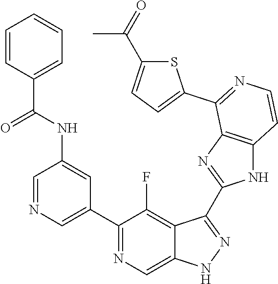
C1=NC=C(C2=NC=C3C(=C2F)C(C2=NC4=C(N2)C=CN=C4C2=CC=C(C(=O)C)S2)=NN3)C=C1NC(C1=CC=CC=C1)=O
